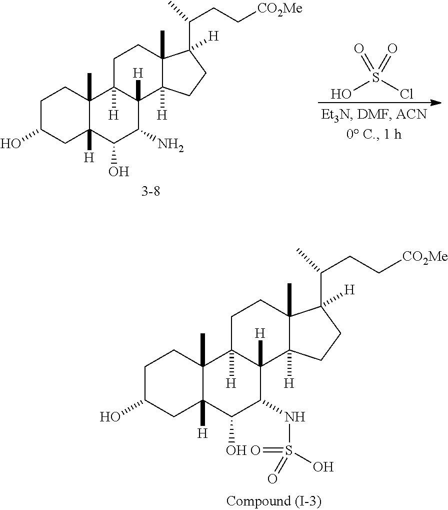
C1C(O)CC2([H])C(C)(C1)C1([H])C([H])(C(NS(O)(=O)=O)C2O)C2([H])C(C)(CC1)C(C(CC[CO2Me])C)([H])CC2.C1C(O)CC2([H])C(C)(C1)C1([H])C([H])(C(N)C2O)C2([H])C(C)(CC1)C(C(CC[CO2Me])C)([H])CC2.OS(Cl)(=O)=O
